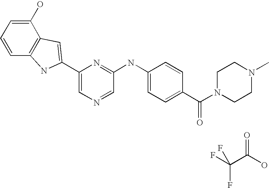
C1(O)=CC=CC2=C1C=C(C1=CN=CC(NC3=CC=C(C(=O)N4CCN(C)CC4)C=C3)=N1)N2.FC(C(O)=O)(F)F
